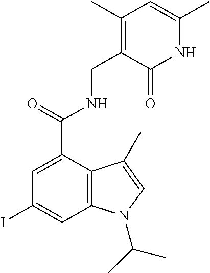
N1C(C)=CC(C)=C(CNC(C2=CC(I)=CC3=C2C(C)=CN3C(C)C)=O)C1=O
